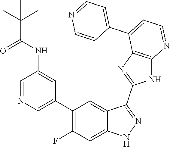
C1=NC=C(C2=C(F)C=C3C(=C2)C(C2=NC4=C(N2)N=CC=C4C2=CC=NC=C2)=NN3)C=C1NC(C(C)(C)C)=O
